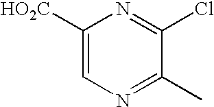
C1([HO2C])=CN=C(C)C(Cl)=N1
